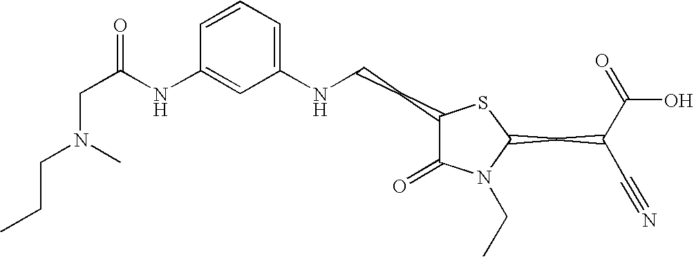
C1(NCCC2C(=O)N(CC)C(CC(C#N)C(=O)O)S2)=CC=CC(NC(CN(CCC)C)=O)=C1
